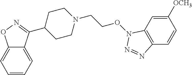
C12=CC=CC=C1ON=C2C1CCN(CCON2C3=C(C=CC([OCH3])=C3)N=N2)CC1
